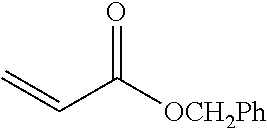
C=CC([OCH2Ph])=O
